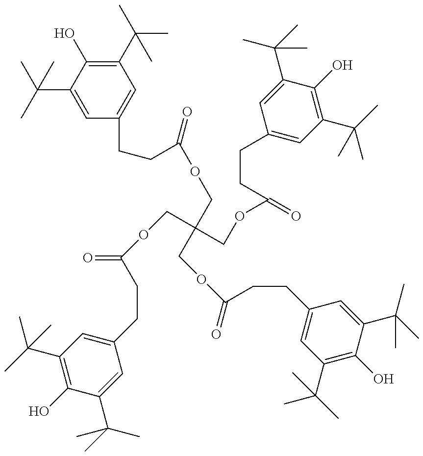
C1(O)=C(C(C)(C)C)C=C(CCC(=O)OCC(COC(CCC2=CC(C(C)(C)C)=C(O)C(C(C)(C)C)=C2)=O)(COC(CCC2=CC(C(C)(C)C)=C(O)C(C(C)(C)C)=C2)=O)COC(CCC2=CC(C(C)(C)C)=C(O)C(C(C)(C)C)=C2)=O)C=C1C(C)(C)C
